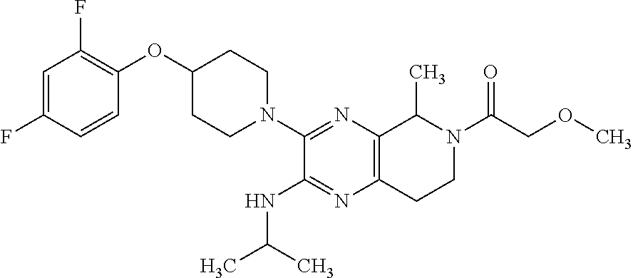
FC1=CC(F)=C(OC2CCN(C3=NC4=C(N=C3NC(C)C)CCN(C(COC)=O)C4C)CC2)C=C1
